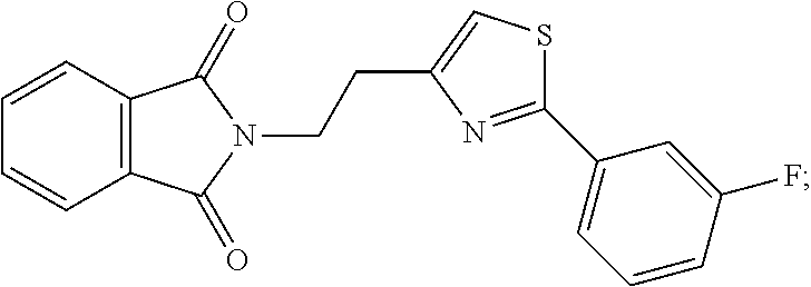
C12=C(C=CC=C1)C(=O)N(CCC1=CSC(C3=CC=CC(F)=C3)=N1)C2=O
